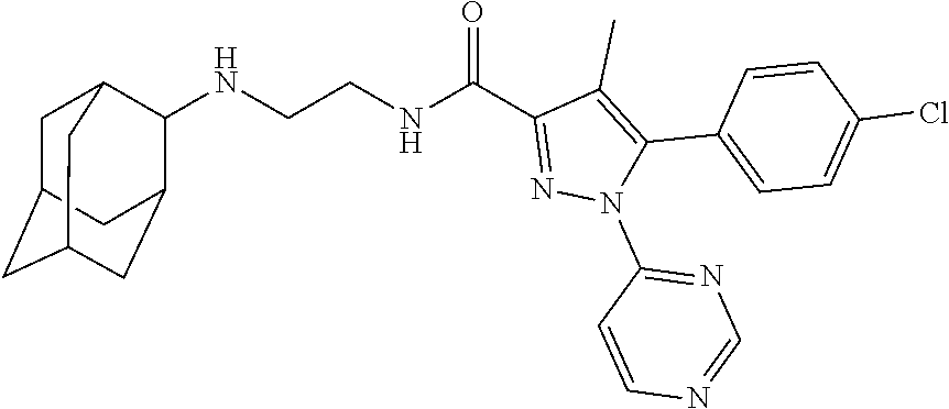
N(CCNC(C1=NN(C2=NC=NC=C2)C(C2=CC=C(Cl)C=C2)=C1C)=O)C1C2CC3CC(CC1C3)C2
